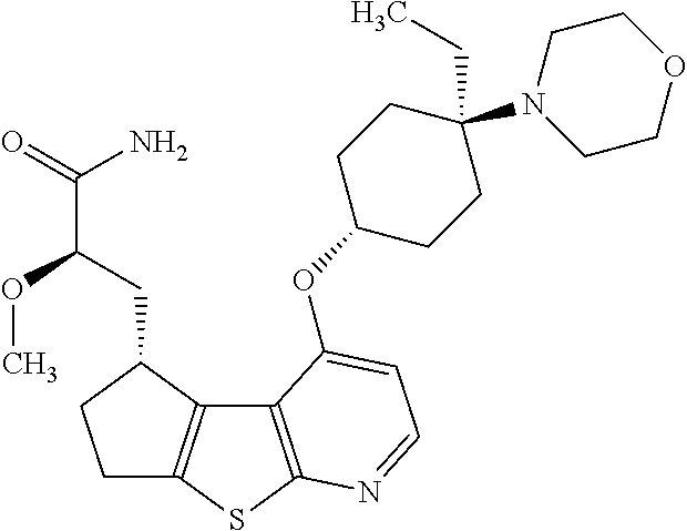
C1C2=C(C(CC(C(=O)N)OC)C1)C1=C(S2)N=CC=C1OC1CCC(N2CCOCC2)(CC)CC1
